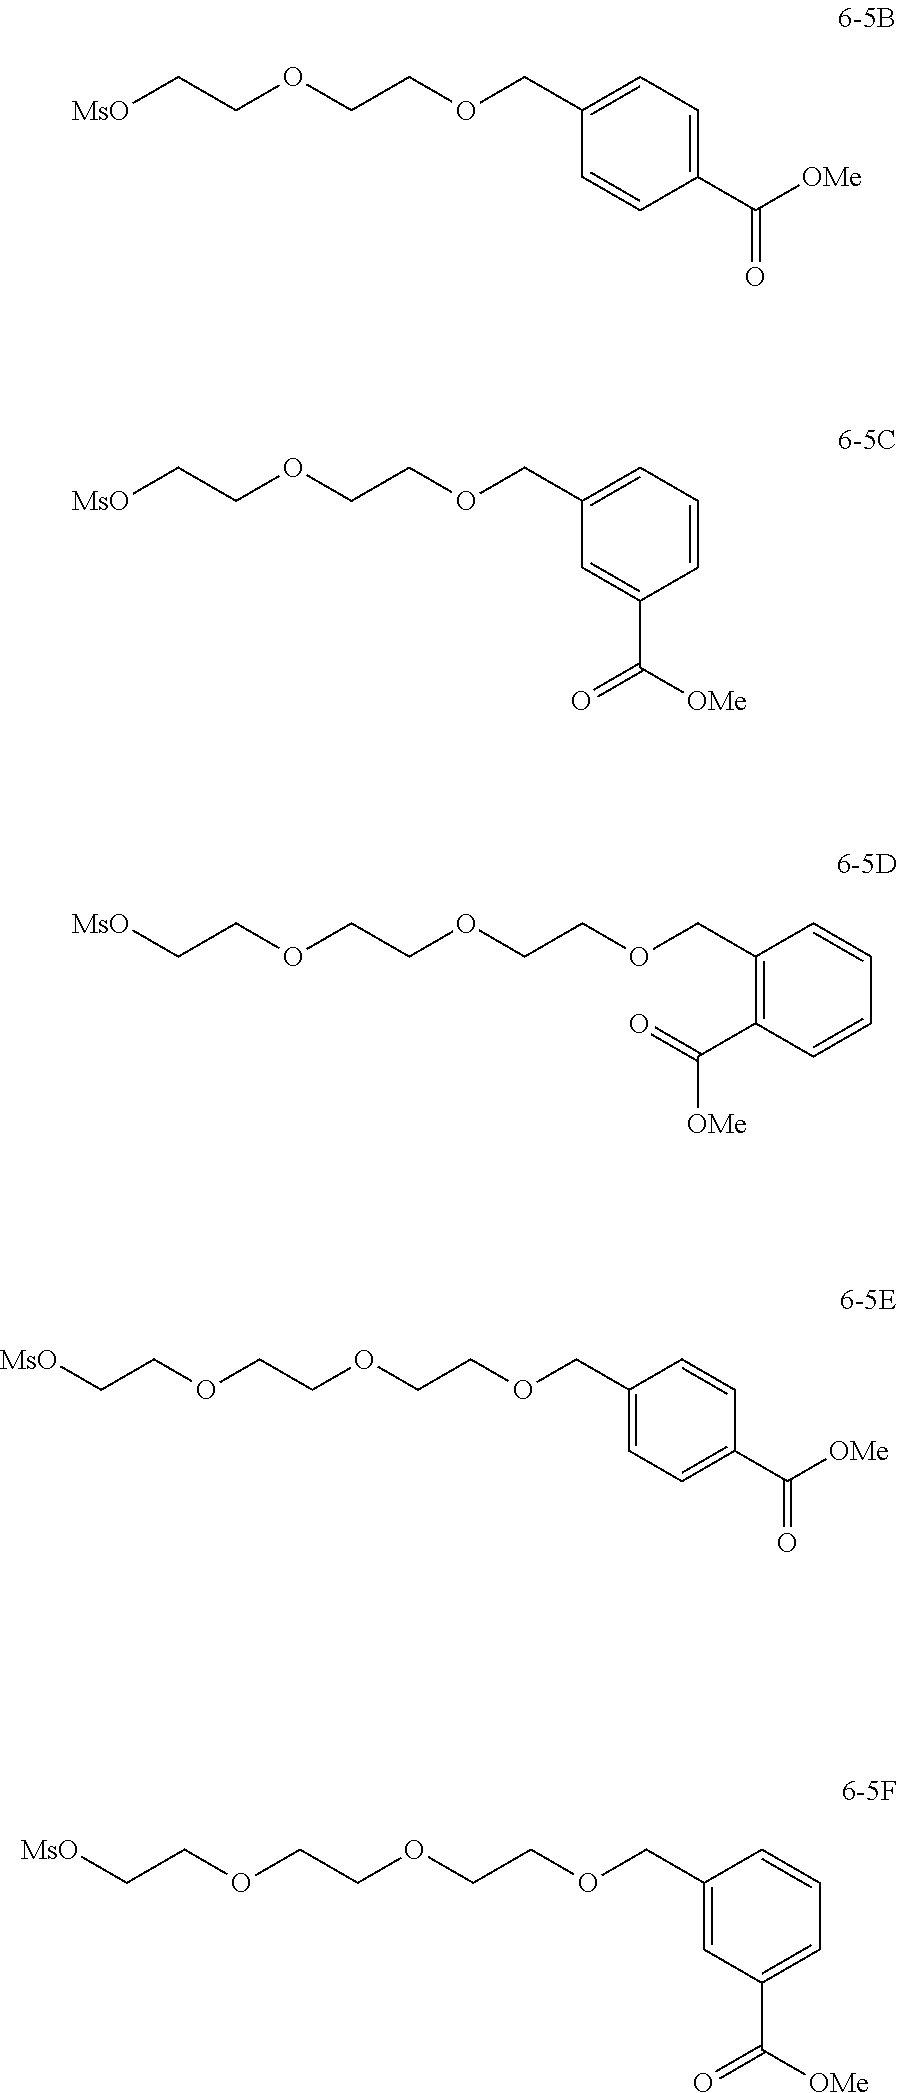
O(CCOCCOCC1=C(C(=O)[OMe])C=CC=C1)CC[MsO].[MsO]CCOCCOCC1=CC=C(C([OMe])=O)C=C1.[MsO]CCOCCOCC1=CC=CC(C([OMe])=O)=C1.O(CCOCCOCC1=CC=C(C([OMe])=O)C=C1)CC[MsO].O(CCOCCOCC1=CC(C(=O)[OMe])=CC=C1)CC[MsO]
